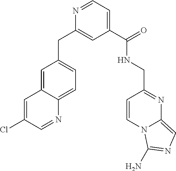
C1=C2C(=CC=C1CC1=CC(C(=O)NCC3=NC4=CN=C(N)N4C=C3)=CC=N1)N=CC(Cl)=C2
